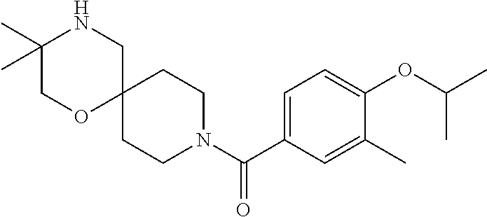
N1(C(C2=CC=C(OC(C)C)C(C)=C2)=O)CCC2(CC1)CNC(C)(C)CO2
